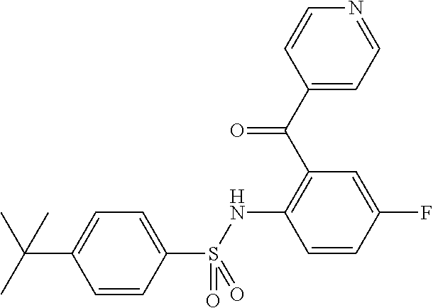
C(C1=CC=C(S(NC2=C(C(C3=CC=NC=C3)=O)C=C(F)C=C2)(=O)=O)C=C1)(C)(C)C
